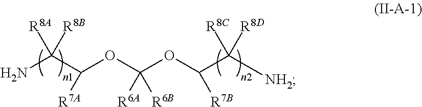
NC(C(OC(OC(C([NH2])([R8C])[R8D])[R7B])([R6B])[R6A])[R7A])([R8A])[R8B]
